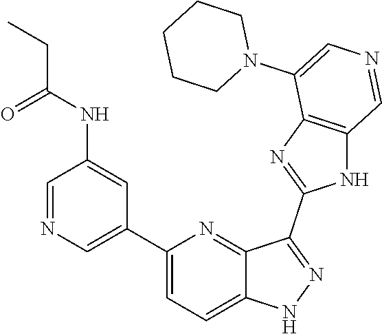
C1(C2=CN=CC(NC(CC)=O)=C2)=CC=C2C(=N1)C(C1=NC3=C(N1)C=NC=C3N1CCCCC1)=NN2
